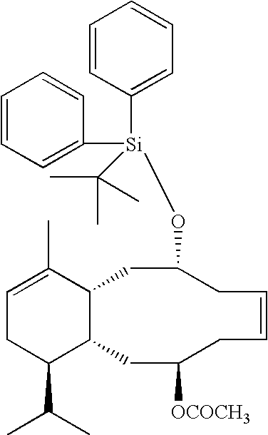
C1(C(C)C)C2C(C(C)=CC1)CC(O[Si](C1=CC=CC=C1)(C1=CC=CC=C1)C(C)(C)C)CC=CCC([OCOCH3])C2
